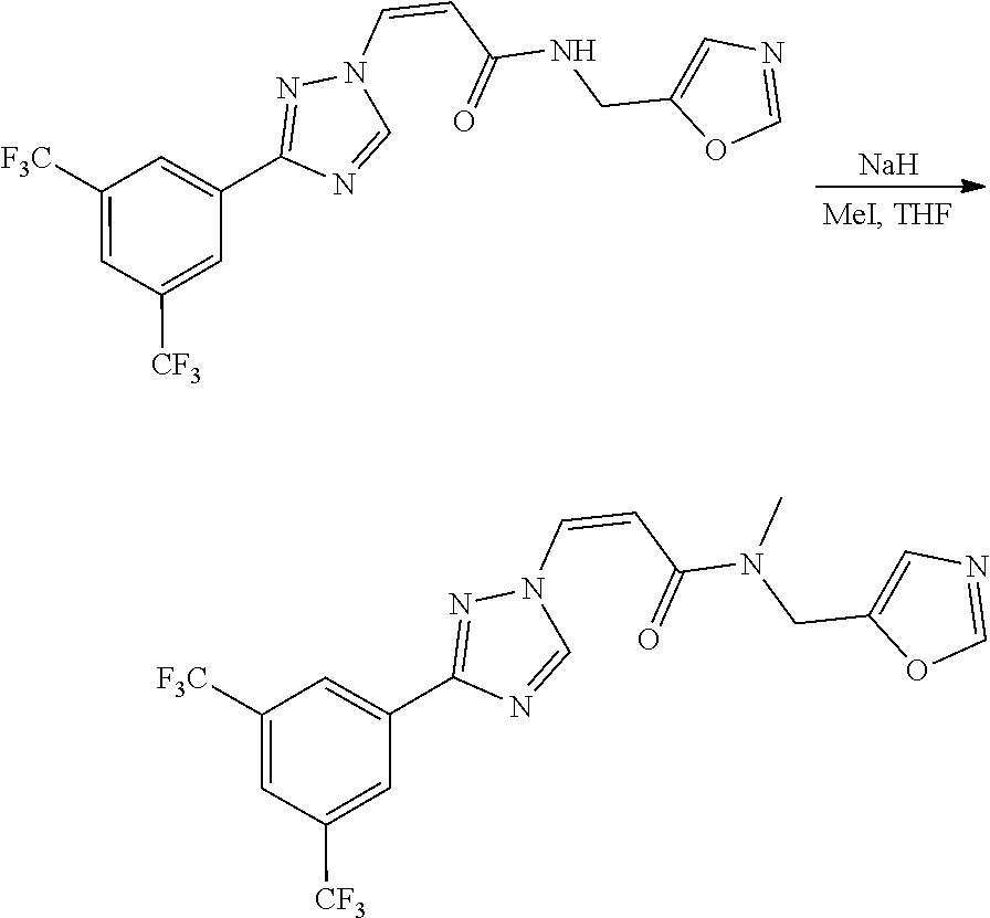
C1(C2=CC([F3C])=CC([CF3])=C2)=NN(C=CC(=O)N(CC2=CN=CO2)C)C=N1.C1(C2=CC([F3C])=CC([CF3])=C2)=NN(C=CC(=O)NCC2=CN=CO2)C=N1.[Na]
